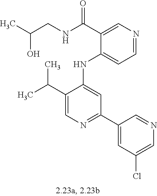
C1(NC2=CC(C3=CC(Cl)=CN=C3)=NC=C2C(C)C)=CC=NC=C1C(NCC(C)O)=O
